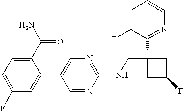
C1(NCC2(C3=NC=CC=C3F)CC(F)C2)=NC=C(C2=CC(F)=CC=C2C(N)=O)C=N1
